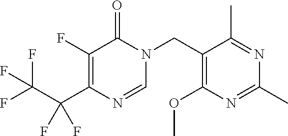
C1(F)=C(C(C(F)(F)F)(F)F)N=CN(CC2=C(OC)N=C(C)N=C2C)C1=O
